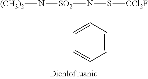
C1=CC(N(S[CCl2F])[SO2]N[(CH3)2])=CC=C1
